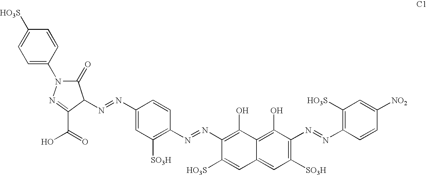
C1(=O)N(C2=CC=C([HO3S])C=C2)N=C(C(=O)O)C1N=NC1=CC([SO3H])=C(N=NC2=C(O)C3=C(O)C(N=NC4=C([HO3S])C=C([NO2])C=C4)=C([SO3H])C=C3C=C2[HO3S])C=C1
